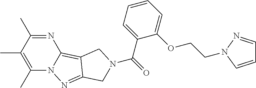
N1=C(C)C(C)=C(C)N2C1=C1C(=N2)CN(C(=O)C2=CC=CC=C2OCCN2N=CC=C2)C1
